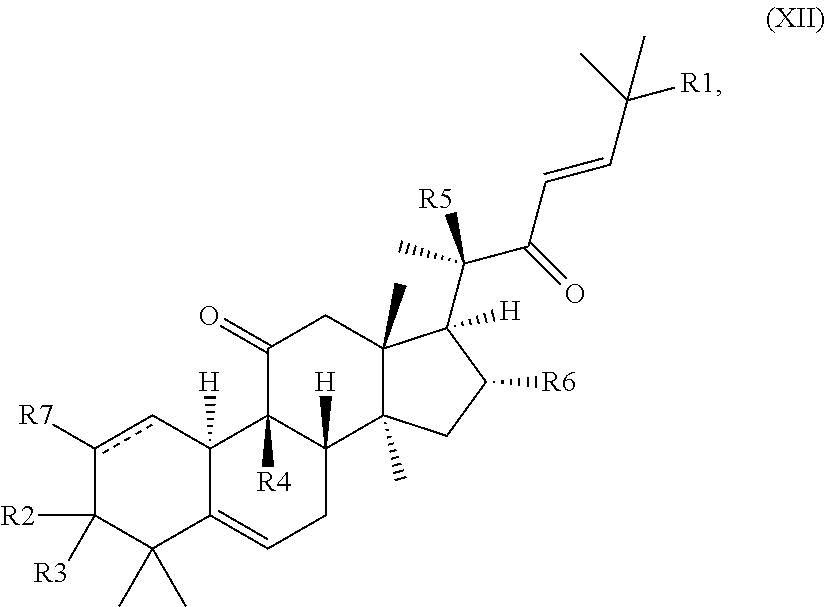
[R7]c1cC2([H])C(=CCC3([H])C2([R4])C(=O)CC2(C)C3(C)CC([R6])C2([H])C([R5])(C(=O)C=CC([R1])(C)C)C)C(C)(C)C1([R2])[R3]
